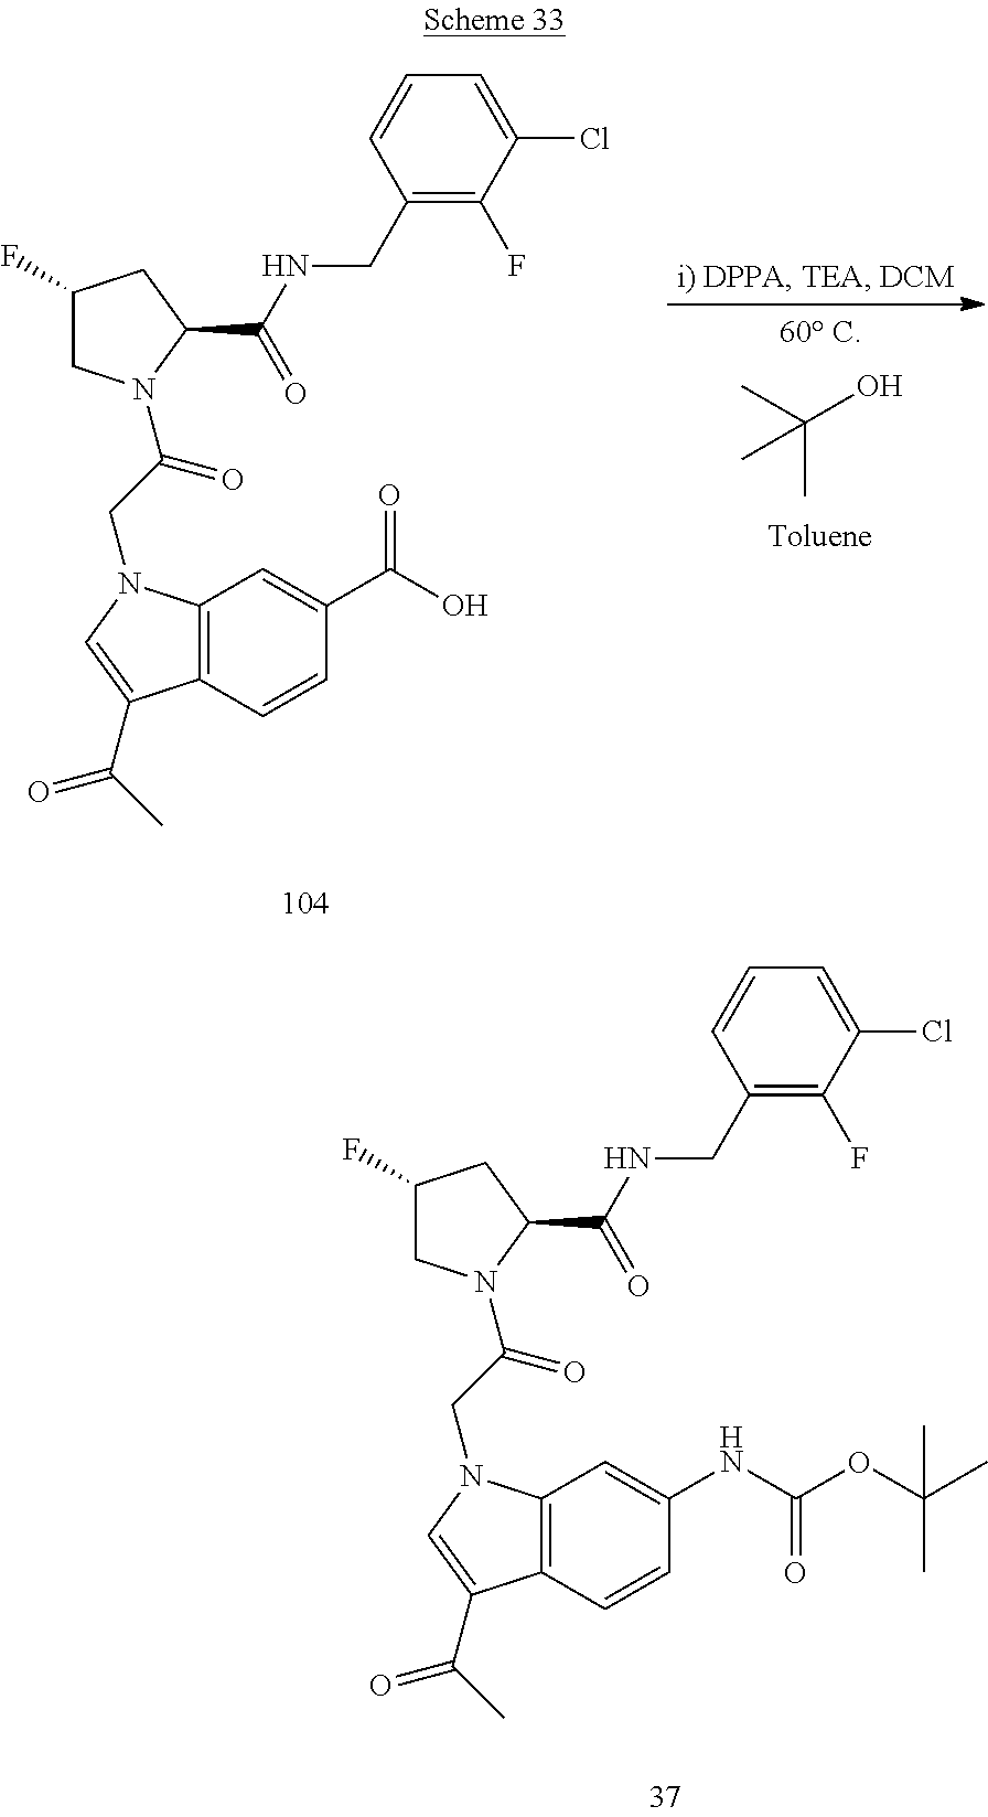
C1(CNC(C2CC(F)CN2C(CN2C3=C(C=CC(C(O)=O)=C3)C(C(C)=O)=C2)=O)=O)=C(F)C(Cl)=CC=C1.OC(C)(C)C.C1(CNC(C2CC(F)CN2C(CN2C3=C(C=CC(NC(OC(C)(C)C)=O)=C3)C(C(C)=O)=C2)=O)=O)=C(F)C(Cl)=CC=C1
